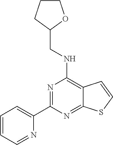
C1(C2=NC(NCC3OCCC3)=C3C(=N2)SC=C3)=CC=CC=N1
